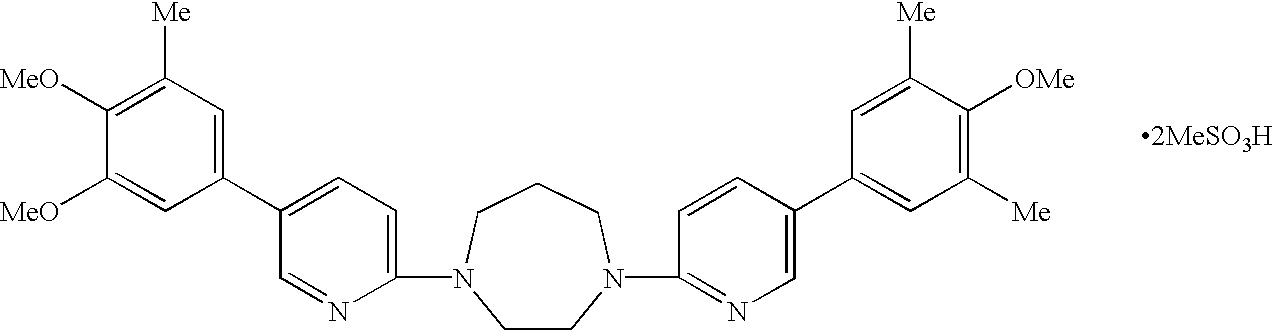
[2MeSO3H].C1(N2CCN(C3=NC=C(C4=CC([Me])=C([OMe])C([Me])=C4)C=C3)CCC2)=CC=C(C2=CC([Me])=C([MeO])C([MeO])=C2)C=N1
